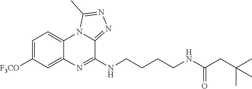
C1=C([F3CO])C=C2C(=C1)N1C(=NN=C1C)C(NCCCCNC(CC(C)(C)C)=O)=N2
